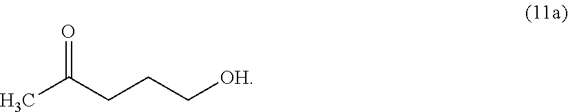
CC(CCC[OH])=O
